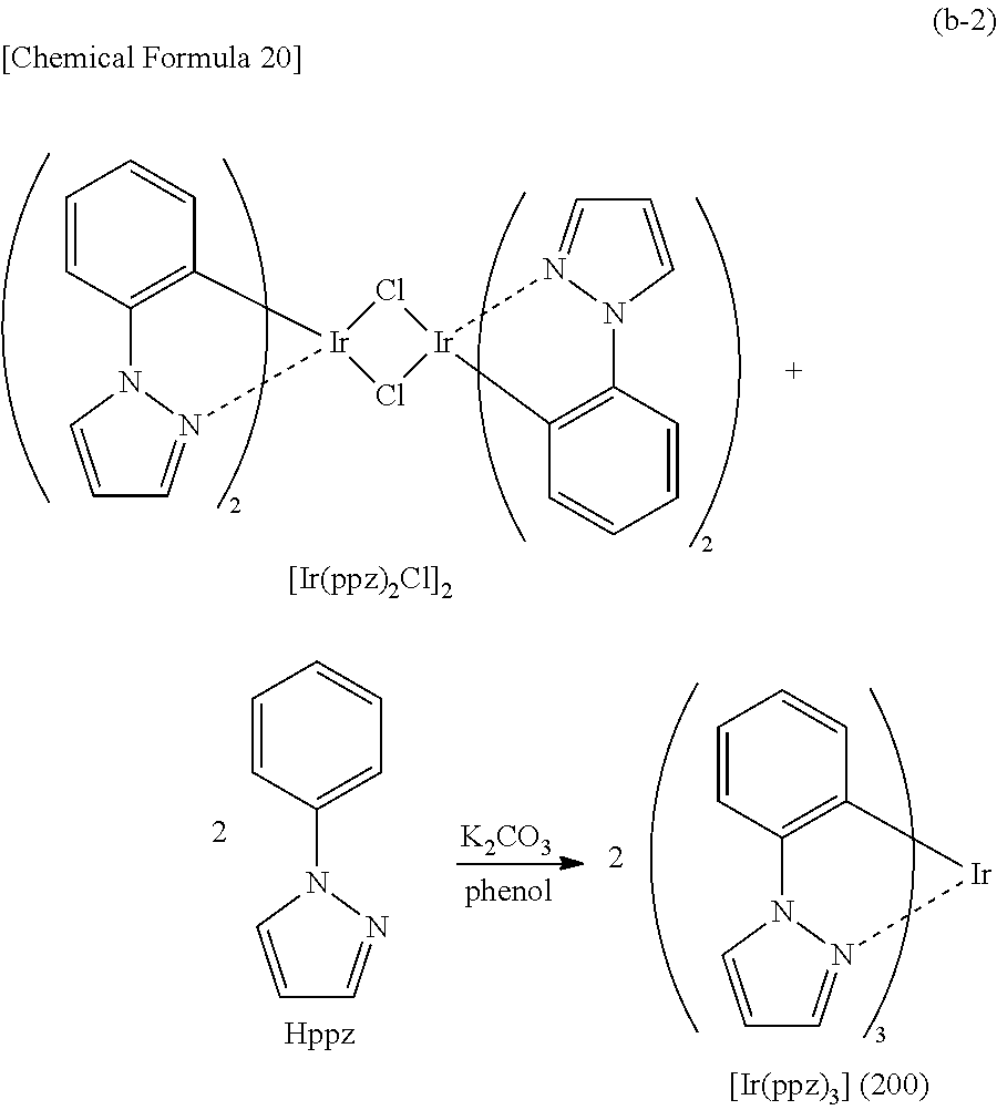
C1=CC2=C(C=C1)[Ir]1(N3=CC=CN23)Cl[Ir]2(Cl1)C1=C(C=CC=C1)N1C=CC=N21.C1=CC(N2C=CC=N2)=CC=C1.[K2CO3].C1=CC2=C(C=C1)[Ir]N1=CC=CN21
